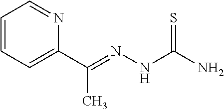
C1=CC=C(C(=NNC(=S)N)C)N=C1
